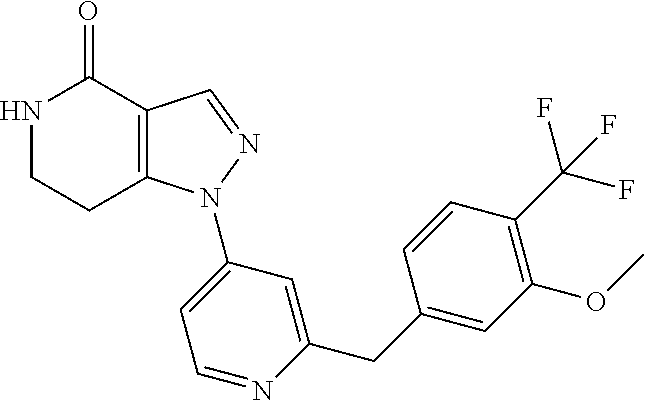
C12=C(C=NN1C1=CC=NC(CC3=CC(OC)=C(C(F)(F)F)C=C3)=C1)C(=O)NCC2
